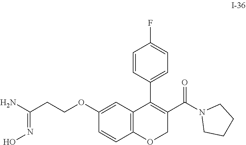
C1CN(C(C2=C(C3=CC=C(F)C=C3)C3=C(OC2)C=CC(OCCC(N)=NO)=C3)=O)CC1
